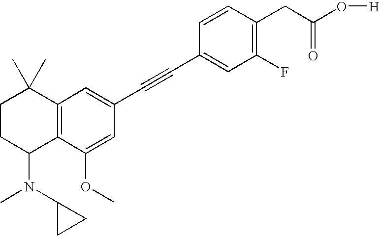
C1(F)=C(CC(O[H])=O)C=CC(C#CC2=CC3=C(C(OC)=C2)C(N(C2CC2)C)CCC3(C)C)=C1
